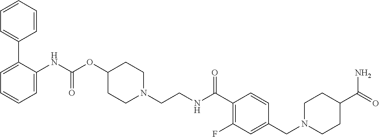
C1=CC=C(NC(OC2CCN(CCNC(C3=C(F)C=C(CN4CCC(C(N)=O)CC4)C=C3)=O)CC2)=O)C(C2=CC=CC=C2)=C1
